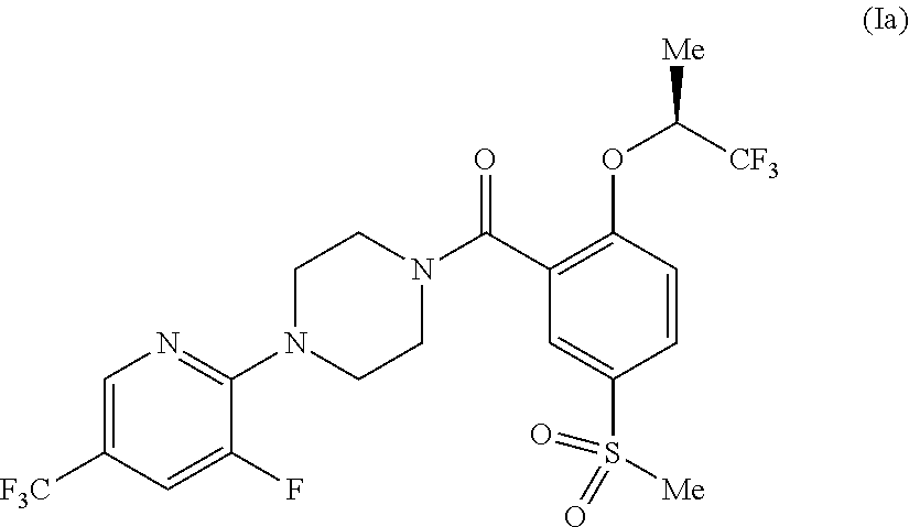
C1=C(F)C(N2CCN(C(C3=C(OC([Me])[CF3])C=CC(S(=O)(=O)[Me])=C3)=O)CC2)=NC=C1[F3C]
